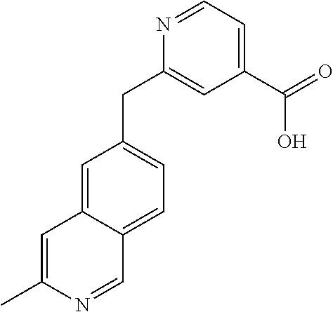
N1=CC=C(C(=O)O)C=C1CC1=CC=C2C(=C1)C=C(C)N=C2
